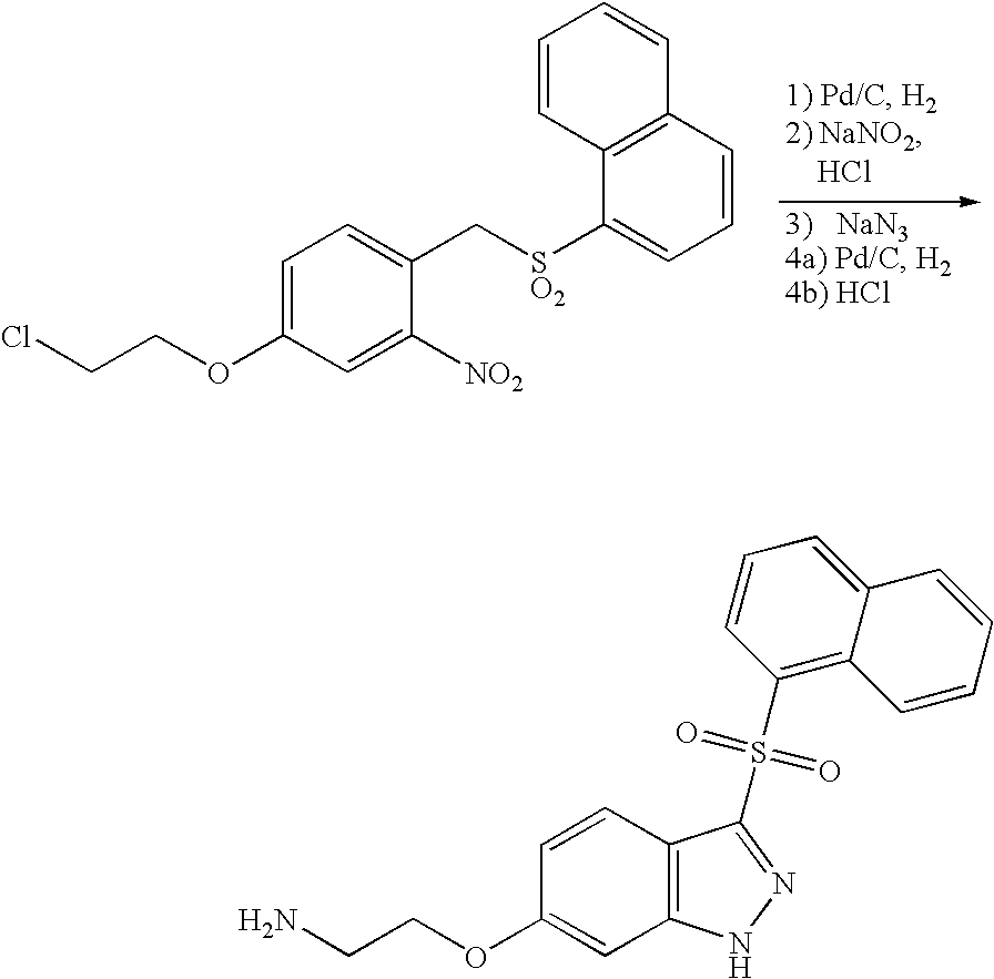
C1=C(OCCCl)C=C([NO2])C(C[SO2]C2=CC=CC3=C2C=CC=C3)=C1.C1(S(=O)(=O)C2=NNC3=C2C=CC(OCCN)=C3)=C2C(=CC=C1)C=CC=C2
